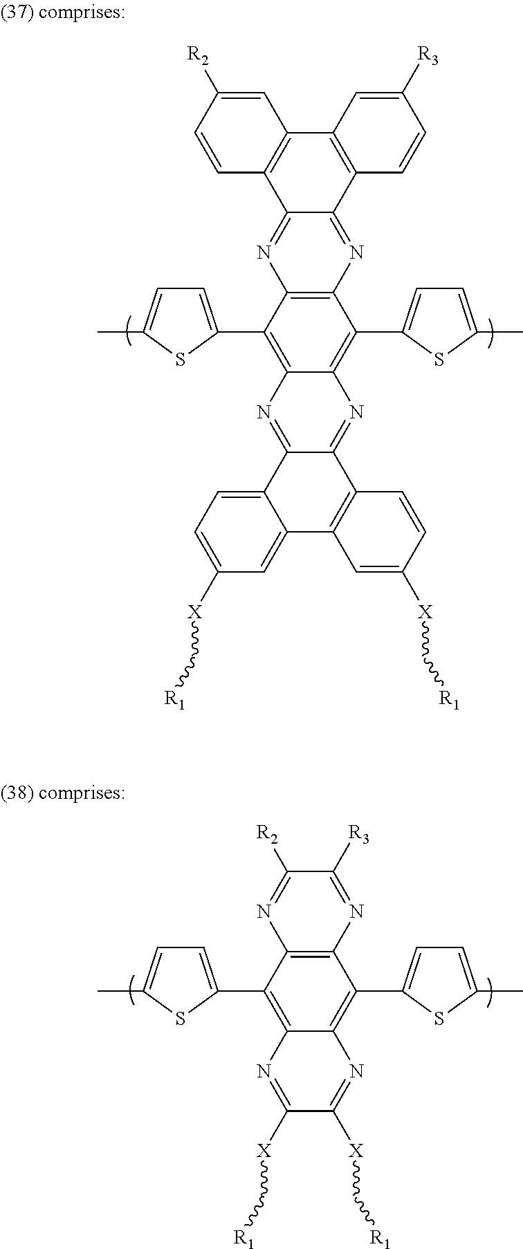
C12=NC3=C(N=C1C1=C(C=C([R2])C=C1)C1=C2C=CC([R3])=C1)C(C1=CC=C(C)S1)=C1C(=C3C2=CC=C(C)S2)N=C2C(=N1)C1=CC=C([X]C[R1])C=C1C1=C2C=CC([X]C[R1])=C1.C1([R3])=NC2=C(N=C1[R2])C(C1=CC=C(C)S1)=C1C(=C2C2=CC=C(C)S2)N=C([X]C[R1])C([X]C[R1])=N1
